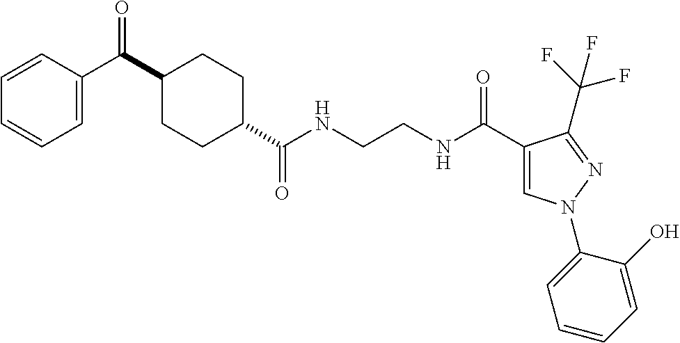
C1(C(C2=CC=CC=C2)=O)CCC(C(NCCNC(C2=CN(C3=CC=CC=C3O)N=C2C(F)(F)F)=O)=O)CC1
